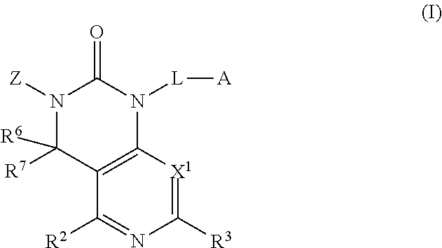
C1([R3])=[X1]C2=C(C([R2])=N1)C([R7])([R6])N([Z])C(=O)N2[L][A]
